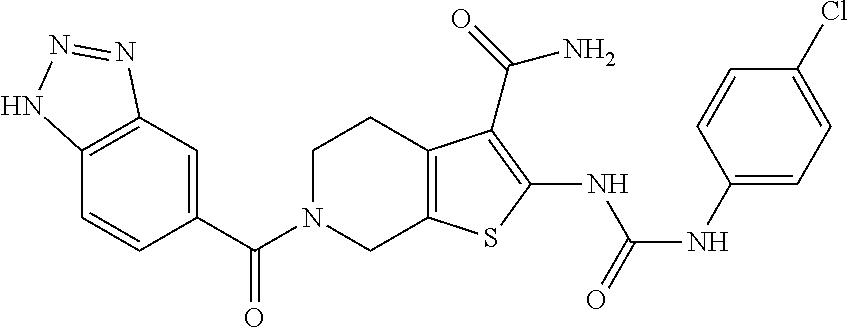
C1(C(N2CC3=C(CC2)C(C(N)=O)=C(NC(=O)NC2=CC=C(Cl)C=C2)S3)=O)=CC2=C(C=C1)NN=N2
